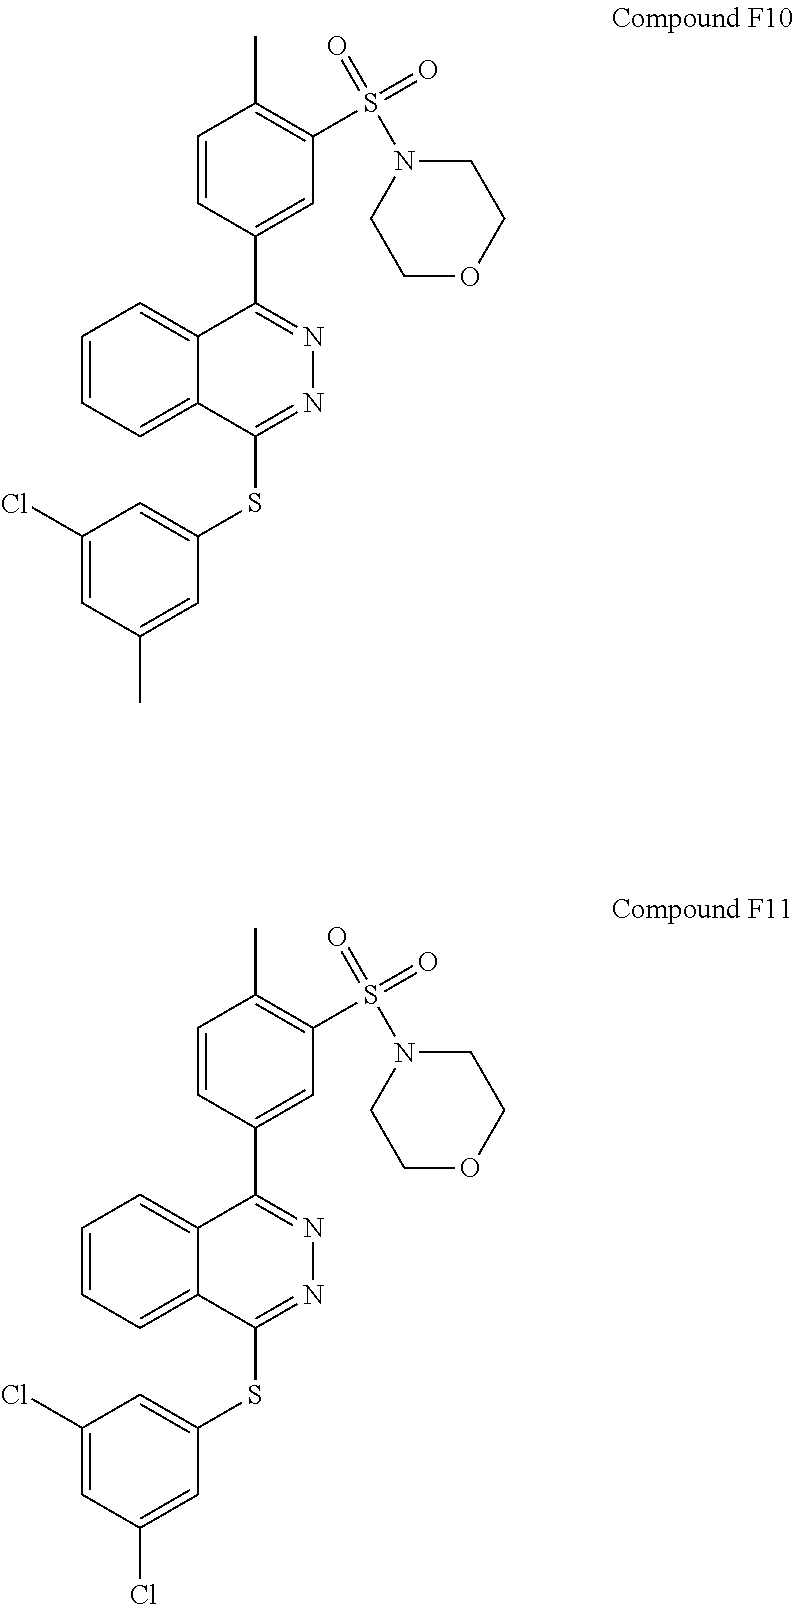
C1=CC=C2C(=C1)C(C1=CC(S(=O)(N3CCOCC3)=O)=C(C)C=C1)=NN=C2SC1=CC(Cl)=CC(C)=C1.C1=CC=C2C(=C1)C(C1=CC(S(=O)(N3CCOCC3)=O)=C(C)C=C1)=NN=C2SC1=CC(Cl)=CC(Cl)=C1
